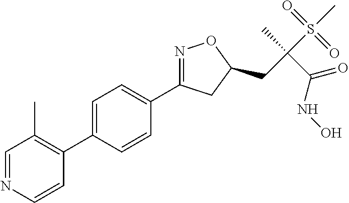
C1=C(C2=C(C)C=NC=C2)C=CC(C2=NOC(CC(S(C)(=O)=O)(C)C(NO)=O)C2)=C1
